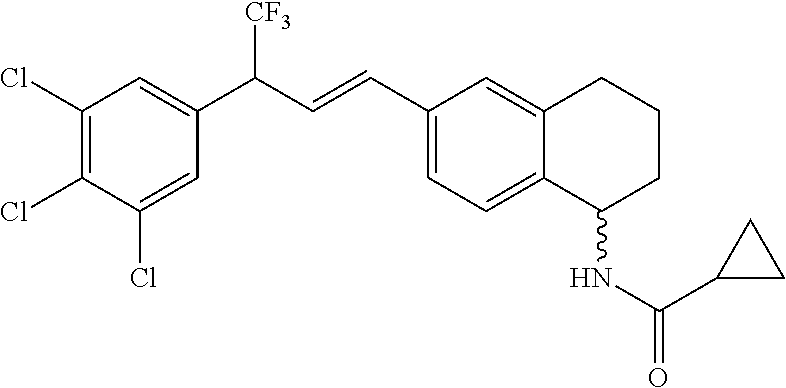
C1(Cl)=C(Cl)C(Cl)=CC(C(C=CC2=CC=C3C(=C2)CCCC3NC(=O)C2CC2)[CF3])=C1
